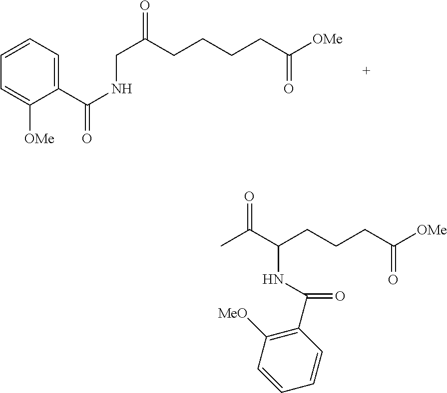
C(CCCCC([OMe])=O)(=O)CNC(C1=CC=CC=C1[OMe])=O.C(C(CCCC([OMe])=O)NC(=O)C1=C([MeO])C=CC=C1)(C)=O
